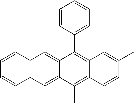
C1=CC2=C(C=C1)C=C1C(=C2)C(C2=CC=CC=C2)=C2C(=C1C)C=CC(C)=C2
